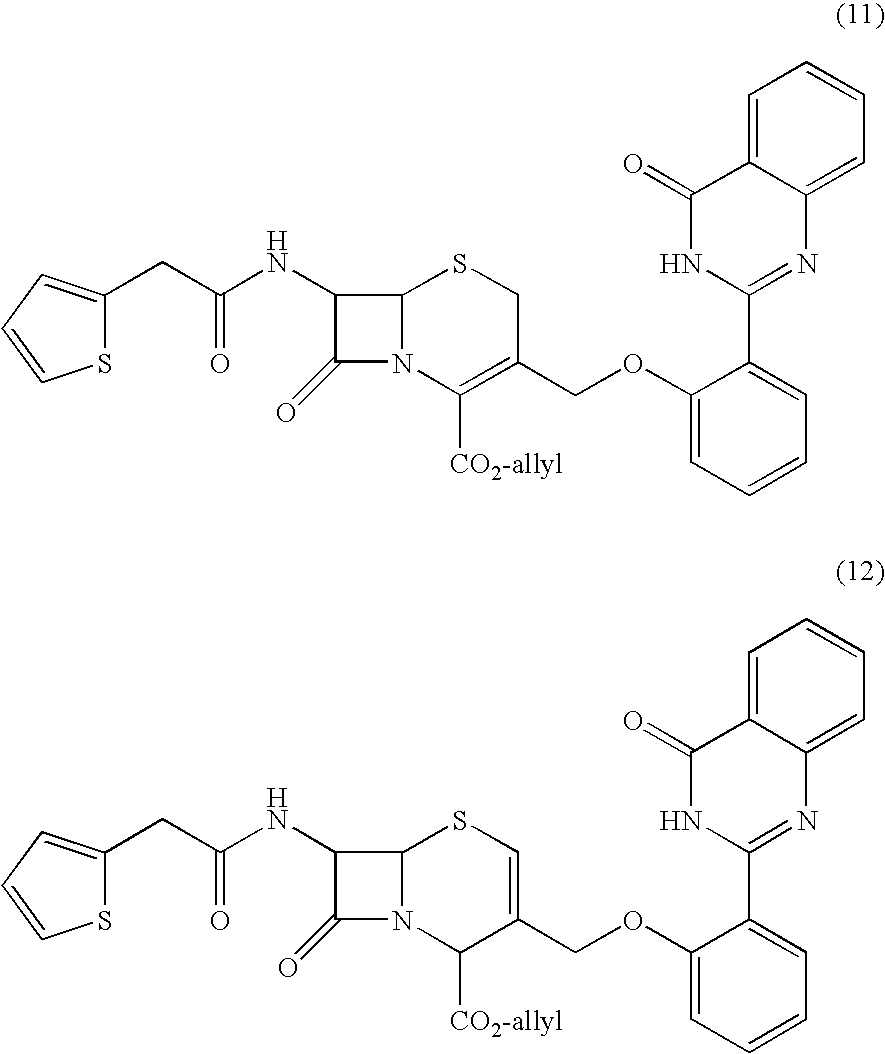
C(C(NC1C(=O)N2C1SCC(COC1=CC=CC=C1C1=NC3=CC=CC=C3C(=O)N1)=C2[CO2-allyl])=O)C1=CC=CS1.C(C(NC1C(=O)N2C1SC=C(COC1=CC=CC=C1C1=NC3=CC=CC=C3C(=O)N1)C2[CO2-allyl])=O)C1=CC=CS1
